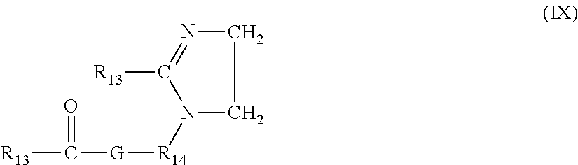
[R13]C(=O)[G][R14]N1CCN=C1[R13]
